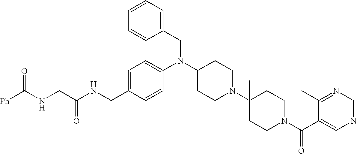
C(C1=CC=C(N(C2CCN(C3(C)CCN(C(C4=C(C)N=CN=C4C)=O)CC3)CC2)CC2=CC=CC=C2)C=C1)NC(CNC([Ph])=O)=O
